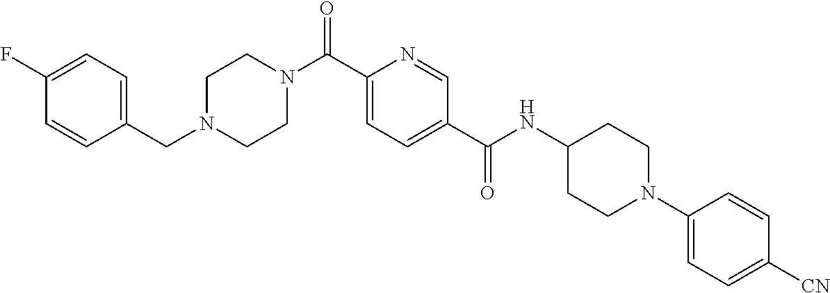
C1CN(C(C2=CC=C(C(=O)NC3CCN(C4=CC=C([CN])C=C4)CC3)C=N2)=O)CCN1CC1=CC=C(F)C=C1
